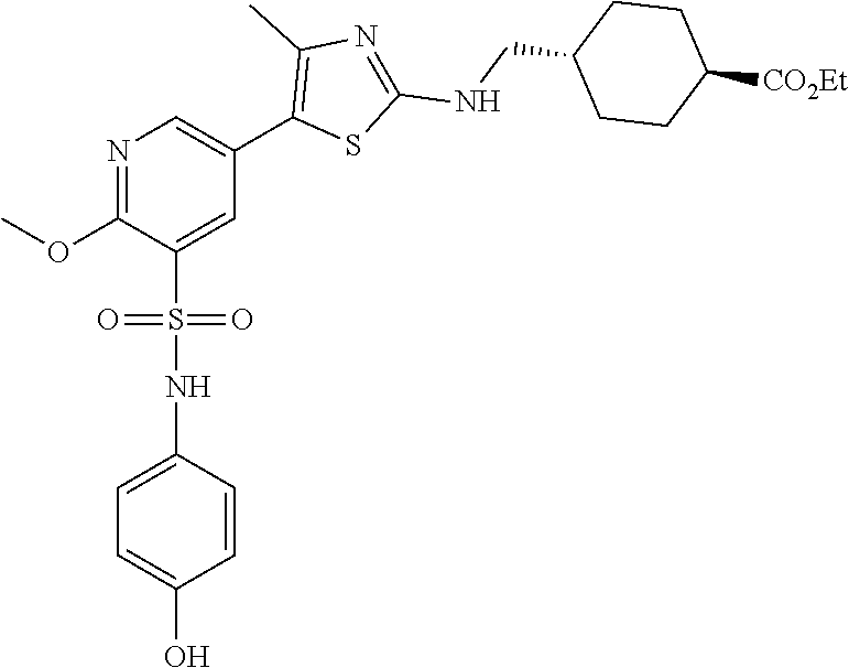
N1=C(OC)C(S(NC2=CC=C(O)C=C2)(=O)=O)=CC(C2=C(C)N=C(NCC3CCC([CO2Et])CC3)S2)=C1
